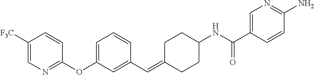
C1([F3C])=CN=C(OC2=CC=CC(C=C3CCC(NC(C4=CN=C(N)C=C4)=O)CC3)=C2)C=C1
